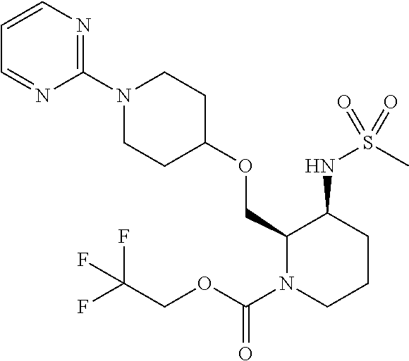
C1(OCC2N(C(=O)OCC(F)(F)F)CCCC2NS(=O)(C)=O)CCN(C2=NC=CC=N2)CC1
